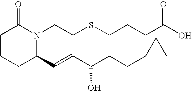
C1CCC(C=CC(CCC2CC2)O)N(CCSCCCC(O)=O)C1=O
